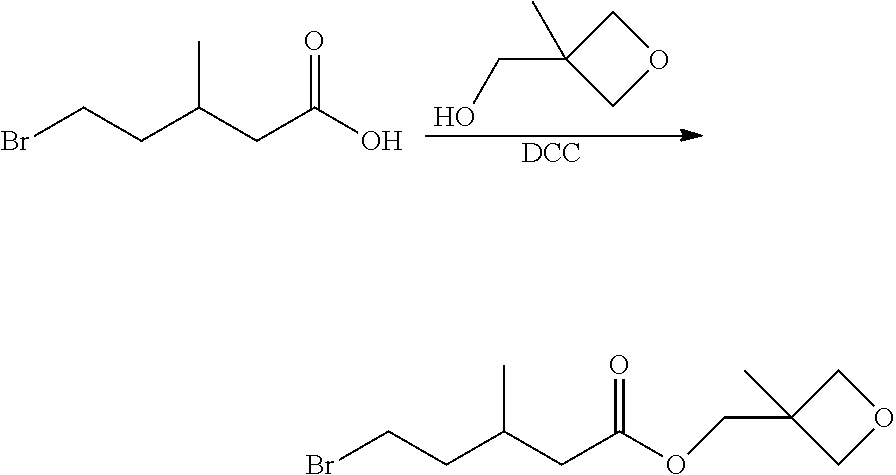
OCC1(C)COC1.[DCC].BrCCC(CC(O)=O)C.BrCCC(CC(OCC1(C)COC1)=O)C
